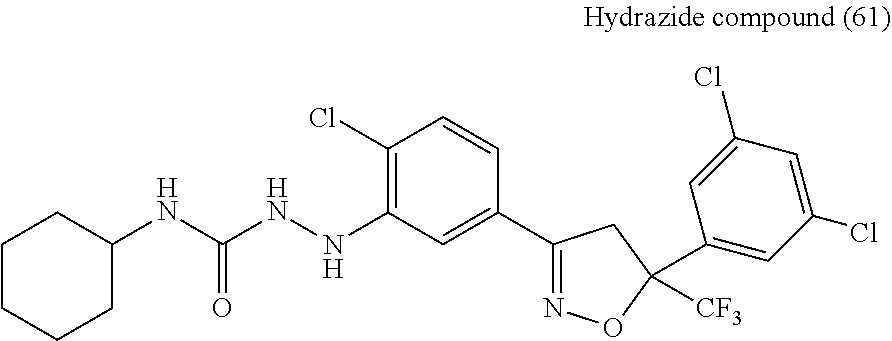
C1(NC(NNC2=C(Cl)C=CC(C3=NOC(C4=CC(Cl)=CC(Cl)=C4)([CF3])C3)=C2)=O)CCCCC1
